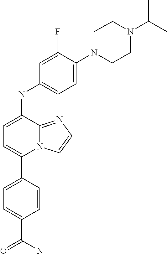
C1=CC(C2=CC=C(NC3=CC=C(N4CCN(C(C)C)CC4)C(F)=C3)C3=NC=CN23)=CC=C1C(N)=O
